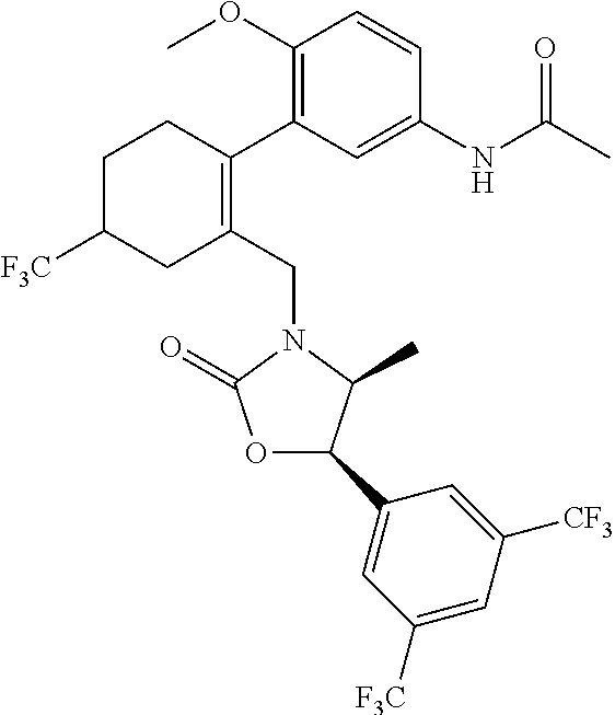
C1C([F3C])CC(CN2C(=O)OC(C3=CC([F3C])=CC([CF3])=C3)C2C)=C(C2=C(OC)C=CC(NC(C)=O)=C2)C1
